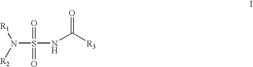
N(S(NC([R3])=O)(=O)=O)([R2])[R1]
